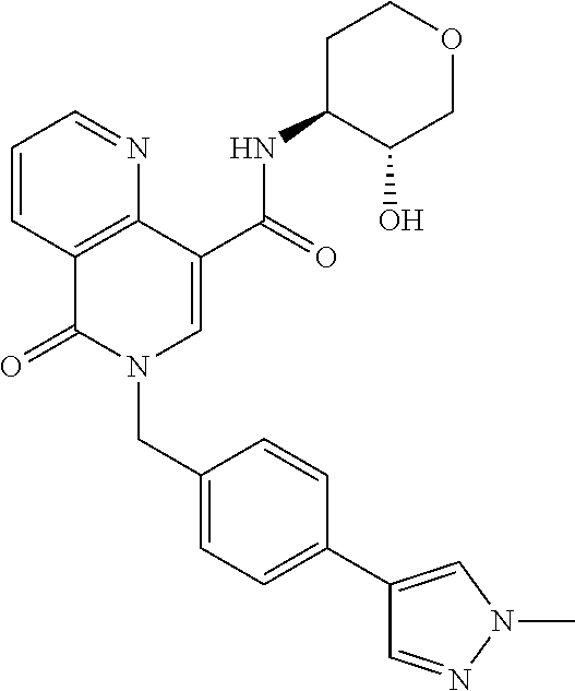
C1=CC2=C(N=C1)C(C(=O)NC1C(O)COCC1)=CN(CC1=CC=C(C3=CN(C)N=C3)C=C1)C2=O
